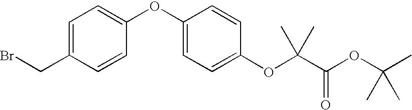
C1(CBr)=CC=C(OC2=CC=C(OC(C(OC(C)(C)C)=O)(C)C)C=C2)C=C1
